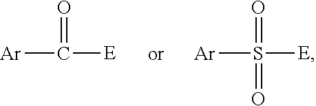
[Ar]C(=O)[E].[Ar]S(=O)([E])=O
